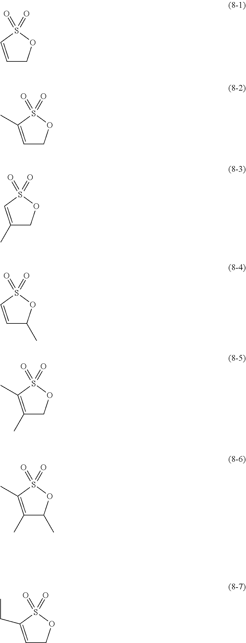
C1=CS(=O)(=O)OC1.C1=C(C)S(=O)(=O)OC1.C1(C)=CS(=O)(=O)OC1.C1=CS(=O)(=O)OC1C.C1(C)=C(C)S(=O)(=O)OC1.C1(C)=C(C)S(=O)(=O)OC1C.C1=C(CC)S(=O)(=O)OC1
